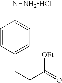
C1=CC(CCC([OEt])=O)=CC=C1[NHNH2HCl]
